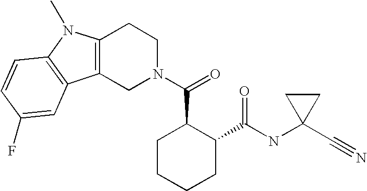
C12=C(CN(C(C3CCCCC3C(=O)NC3(C#N)CC3)=O)CC1)C1=C(N2C)C=CC(F)=C1
